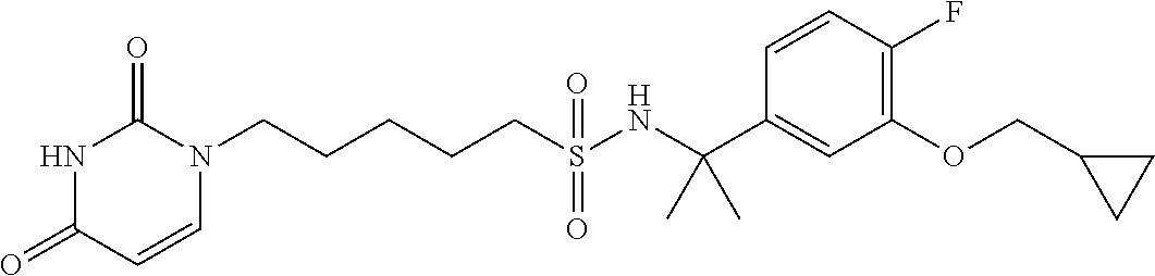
C(CCCS(NC(C1=CC(OCC2CC2)=C(F)C=C1)(C)C)(=O)=O)CN1C(=O)NC(=O)C=C1
